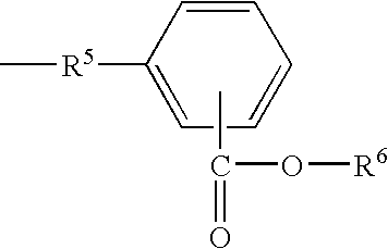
C1=C([R5]C)C=CC=C1.CC(O[R6])=O
